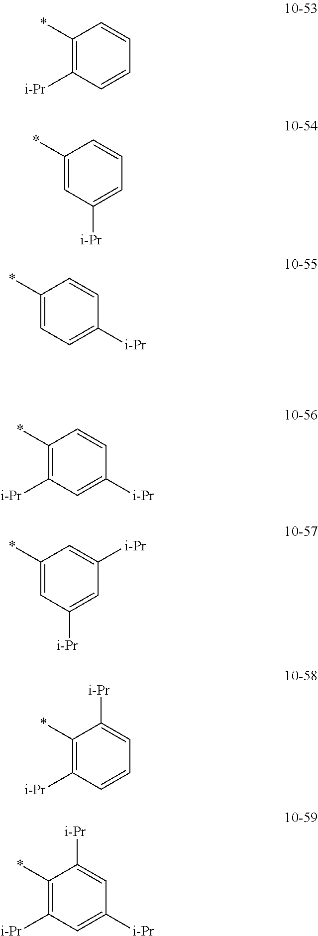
C1=CC(*)=C([i-Pr])C=C1.C1=CC(*)=CC([i-Pr])=C1.C1=CC(*)=CC=C1[i-Pr].C1=CC(*)=C([i-Pr])C=C1[i-Pr].C1([i-Pr])=CC(*)=CC([i-Pr])=C1.C1=C([i-Pr])C(*)=C([i-Pr])C=C1.C1=C([i-Pr])C(*)=C([i-Pr])C=C1[i-Pr]
